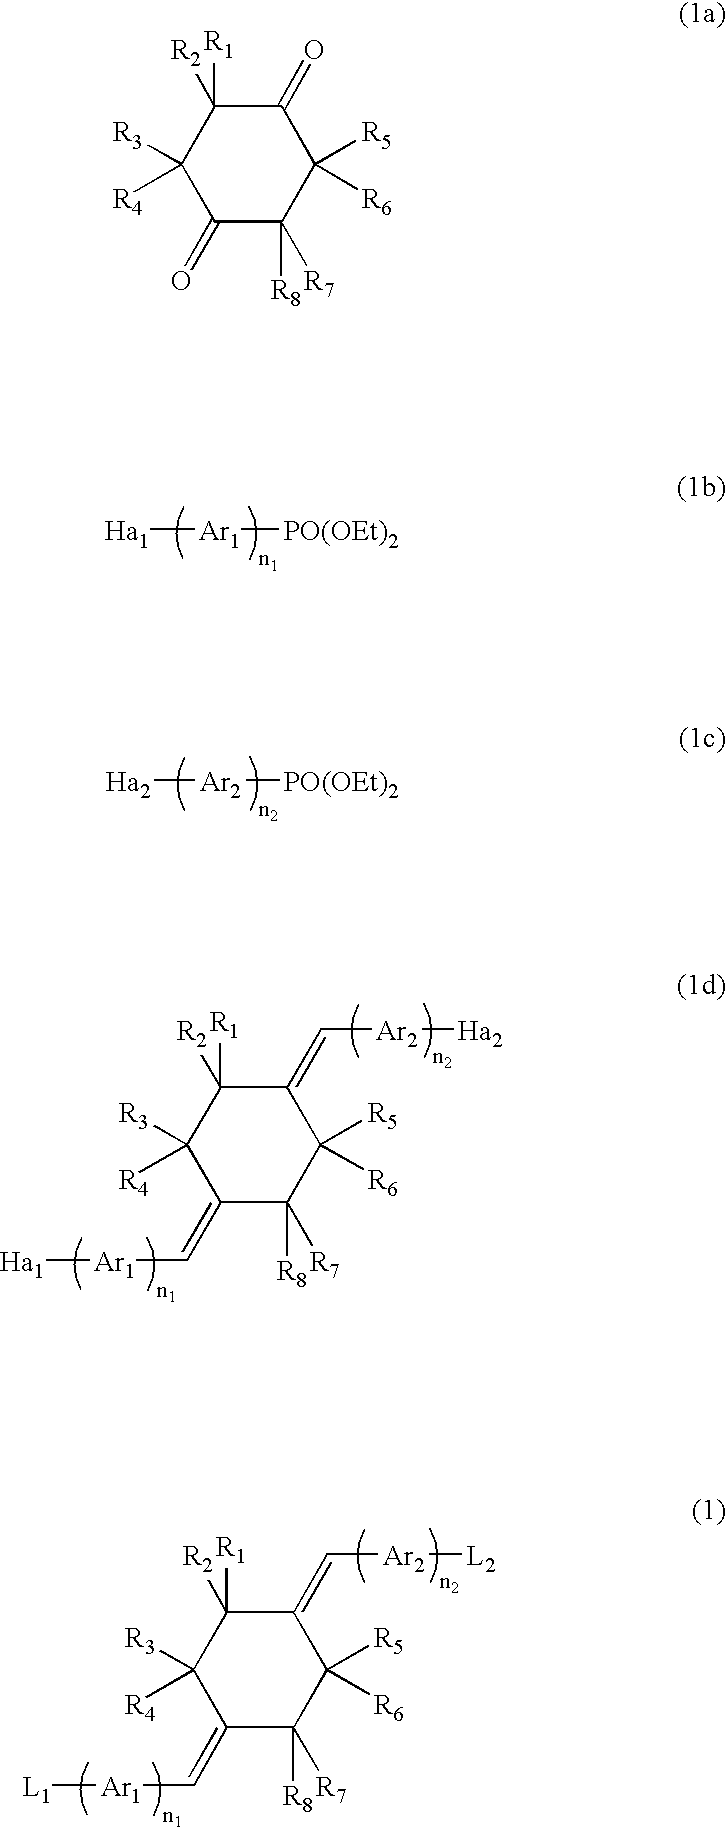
[Ha1][Ar1][PO(OEt)2].[Ha2][Ar2][PO(OEt)2].C1([R4])([R3])C(=C[Ar1][Ha1])C([R7])([R8])C([R5])([R6])C(=C[Ar2][Ha2])C1([R1])[R2].C1([R4])([R3])C(=C[Ar1][L1])C([R7])([R8])C([R5])([R6])C(=C[Ar2][L2])C1([R1])[R2].C1([R4])([R3])C(=O)C([R7])([R8])C([R5])([R6])C(=O)C1([R1])[R2]
